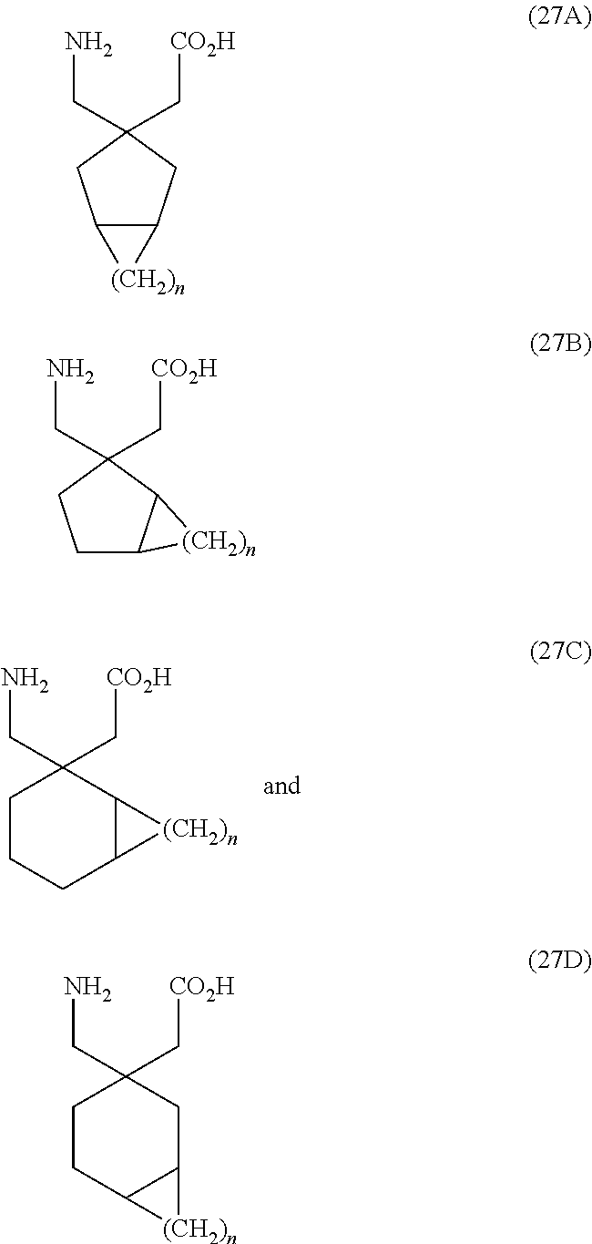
C1CCC2C(C1(C[CO2H])CN)[(CH2)n]2.C12C(CC(C[CO2H])(CN)C1)[(CH2)n]2.C1C2C(C(C[CO2H])(CN)C1)[(CH2)n]2.C1CC2C(CC1(C[CO2H])CN)[(CH2)n]2
